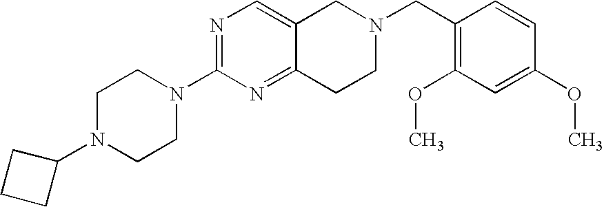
C1N(C2CCC2)CCN(C2=NC=C3C(=N2)CCN(CC2=C(OC)C=C(OC)C=C2)C3)C1
